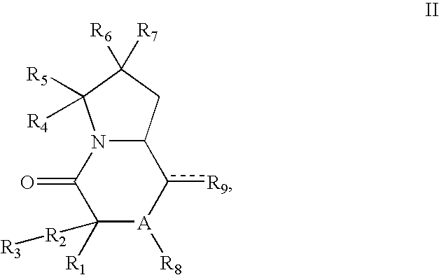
C12CC([R6])([R7])C([R5])([R4])N1C(=O)C([R1])([R2][R3])[A]([R8])c2[R9]
